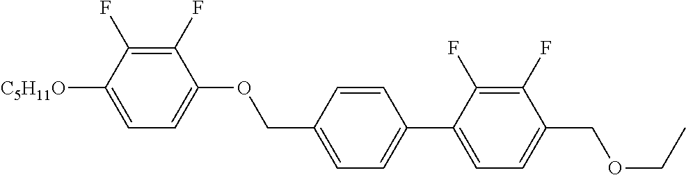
C1(F)=C(F)C([C5H11O])=CC=C1OCC1=CC=C(C2=CC=C(COCC)C(F)=C2F)C=C1
